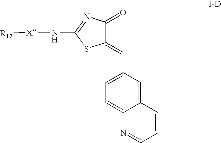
C12=CC(C=C3C(=O)N=C(N[X][R12])S3)=CC=C1N=CC=C2
